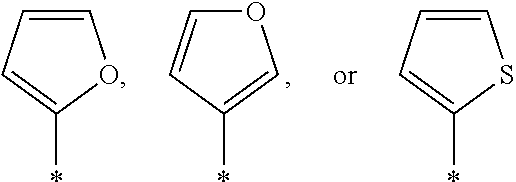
O1C=CC(*)=C1.C1=CC=C(*)O1.C1=CC=C(*)S1
